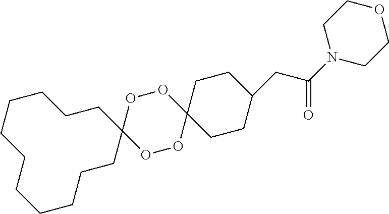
O1OC2(OOC13CCCCCCCCCCC3)CCC(CC(N1CCOCC1)=O)CC2
